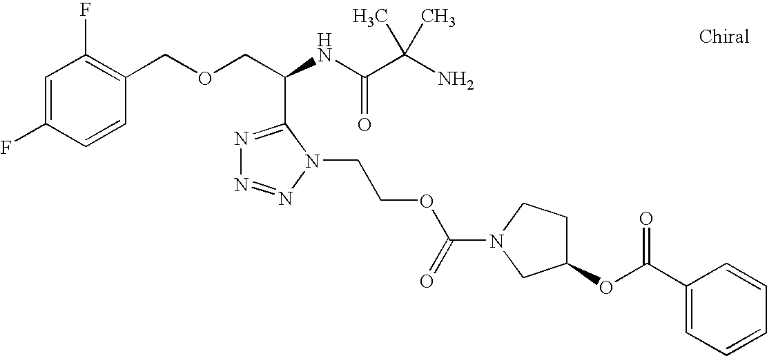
N1=C(C(COCC2=C(F)C=C(F)C=C2)NC(C(N)(C)C)=O)N(CCOC(N2CC(OC(C3=CC=CC=C3)=O)CC2)=O)N=N1
